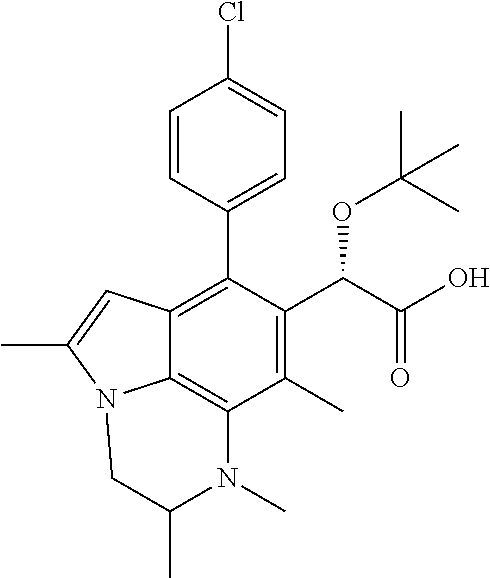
C1=CC(C2=C3C4=C(C(C)=C2C(C(O)=O)OC(C)(C)C)N(C)C(C)CN4C(C)=C3)=CC=C1Cl
